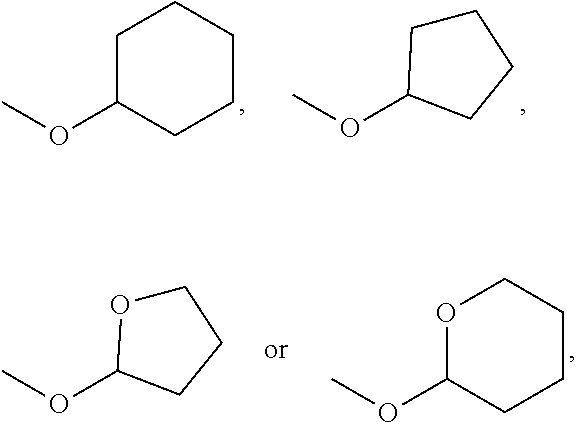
C1C(OC)CCCC1.C1CC(OC)CC1.C1OC(OC)CC1.C1(OC)CCCCO1
